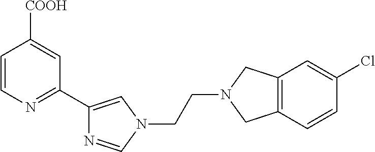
C1=CN=C(C2=CN(CCN3CC4=C(C3)C=CC(Cl)=C4)C=N2)C=C1[COOH]
